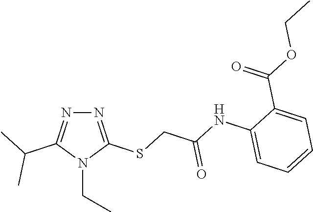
N1=C(SCC(NC2=CC=CC=C2C(OCC)=O)=O)N(CC)C(C(C)C)=N1
